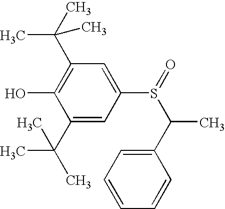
C1=C(S(=O)C(C2=CC=CC=C2)C)C=C(C(C)(C)C)C(O)=C1C(C)(C)C
